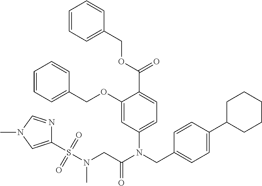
C1=C(N(CC2=CC=C(C3CCCCC3)C=C2)C(CN(S(C2=CN(C)C=N2)(=O)=O)C)=O)C=C(OCC2=CC=CC=C2)C(C(OCC2=CC=CC=C2)=O)=C1
